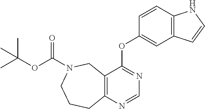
C1(OC2=CC3=C(C=C2)NC=C3)=NC=NC2=C1CN(C(OC(C)(C)C)=O)CCC2
